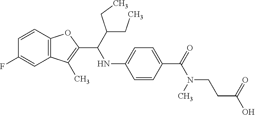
C12=C(C=CC(F)=C1)OC(C(C(CC)CC)NC1=CC=C(C(=O)N(CCC(O)=O)C)C=C1)=C2C
